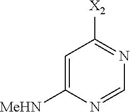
C1=C([MeHN])N=CN=C1[X2]
